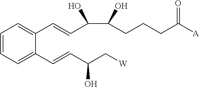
C1=CC=C(C=CC(C[W])O)C(C=CC(C(CCCC([A])=O)O)O)=C1
